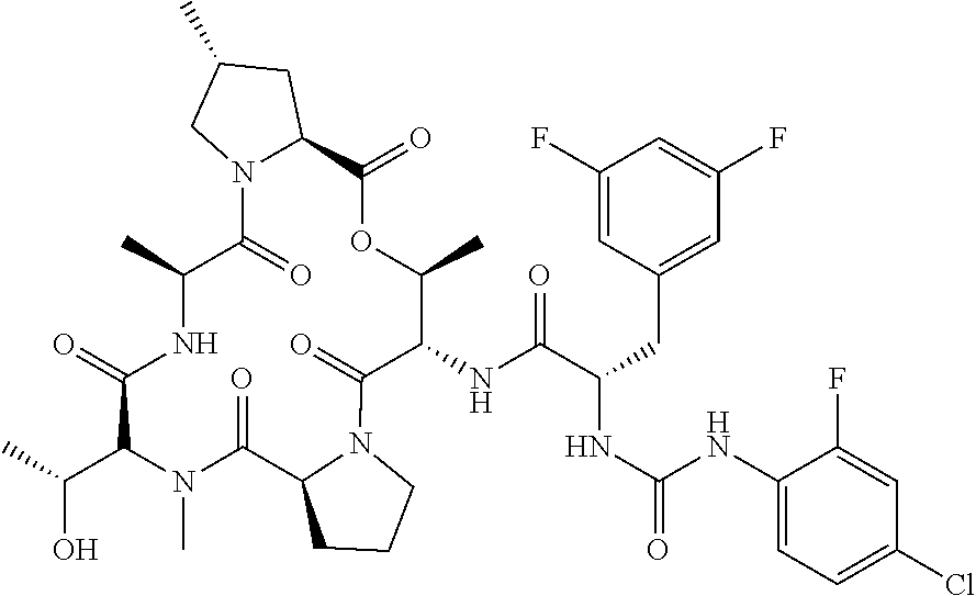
C(O)(C1N(C)C(=O)C2CCCN2C(=O)C(NC(C(NC(=O)NC2=CC=C(Cl)C=C2F)CC2=CC(F)=CC(F)=C2)=O)C(C)OC(=O)C2N(C(=O)C(C)NC1=O)CC(C)C2)C
